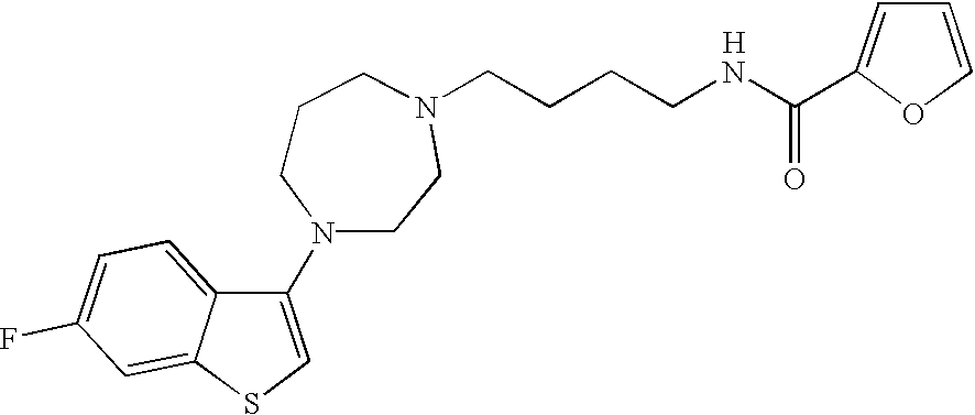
C1(N2CCCN(CCCCNC(=O)C3=CC=CO3)CC2)=CSC2=CC(F)=CC=C12.[H]
